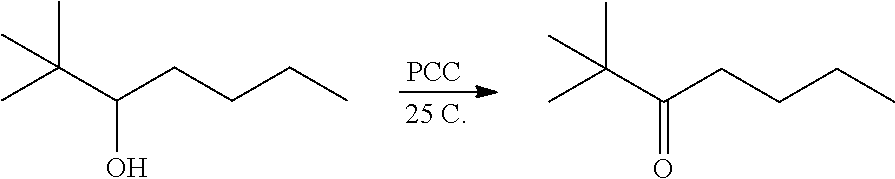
[PCC].C(CCC)C(C(C)(C)C)O.C(CCC)C(C(C)(C)C)=O
